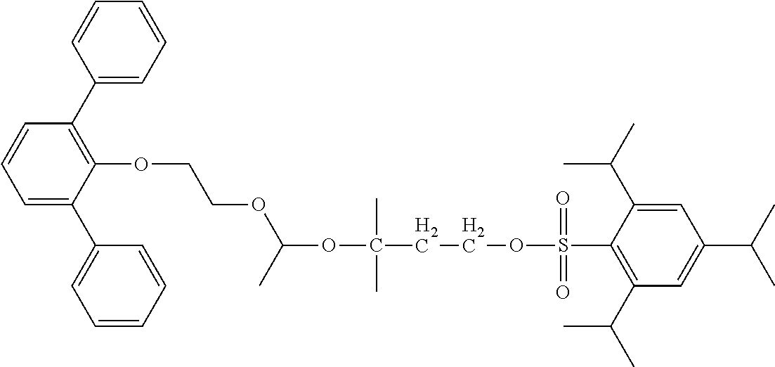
C1=C(C(C)C)C(S(OCCC(OC(OCCOC2=C(C3=CC=CC=C3)C=CC=C2C2=CC=CC=C2)C)(C)C)(=O)=O)=C(C(C)C)C=C1C(C)C
